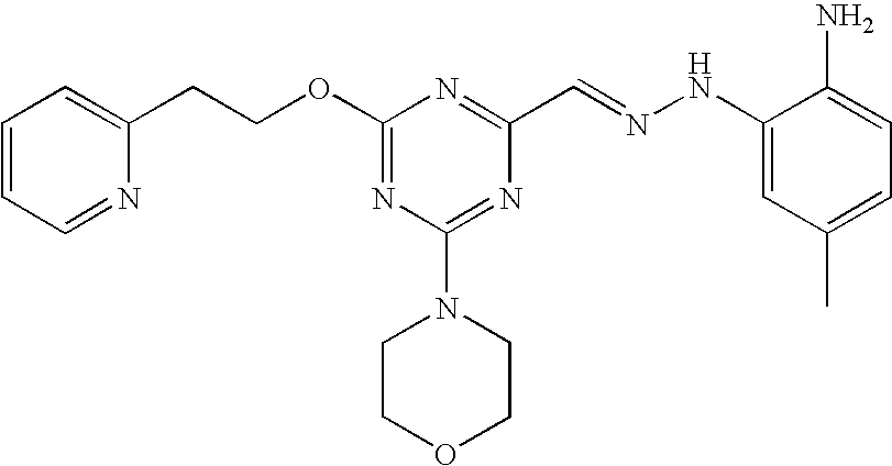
C(COC1=NC(N2CCOCC2)=NC(C=NNC2=CC(C)=CC=C2N)=N1)C1=CC=CC=N1
